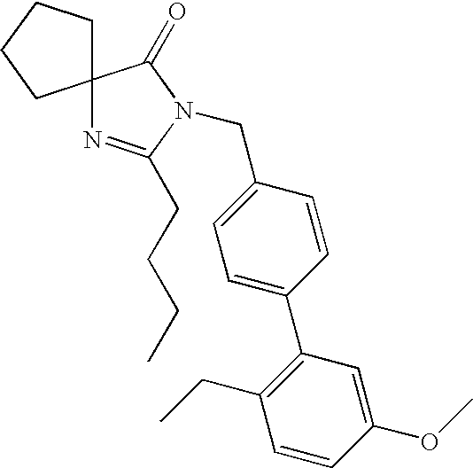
C1(CN2C(CCCC)=NC3(C2=O)CCCC3)=CC=C(C2=C(CC)C=CC(OC)=C2)C=C1
